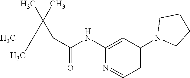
C1(C(=O)NC2=CC(N3CCCC3)=CC=N2)C(C)(C)C1(C)C
